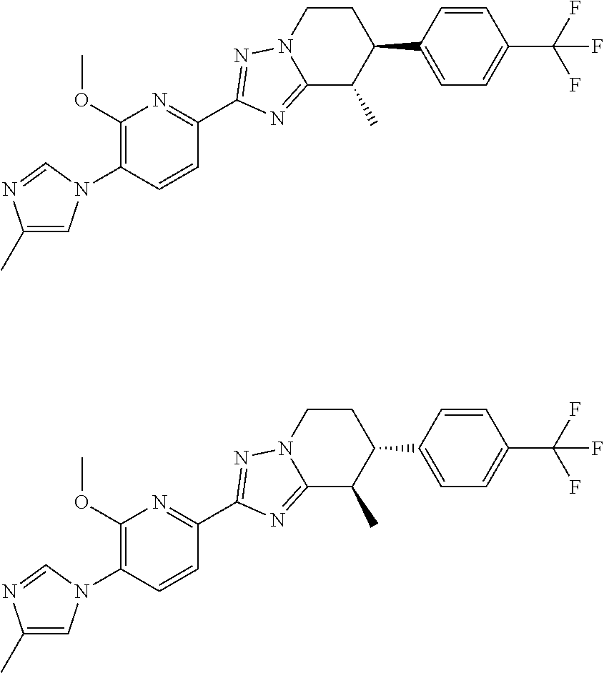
C12=NC(C3=NC(OC)=C(N4C=C(C)N=C4)C=C3)=NN1CCC(C1=CC=C(C(F)(F)F)C=C1)C2C.C12=NC(C3=NC(OC)=C(N4C=C(C)N=C4)C=C3)=NN1CCC(C1=CC=C(C(F)(F)F)C=C1)C2C
